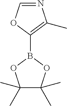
C1=NC(C)=C(B2OC(C)(C)C(C)(C)O2)O1
